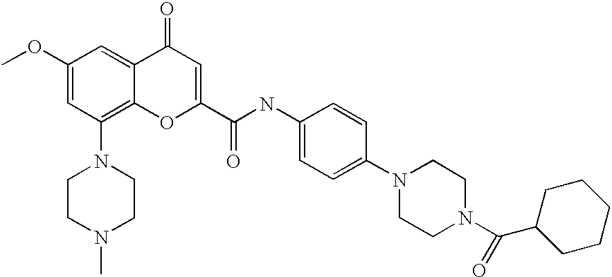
C1(OC)=CC(N2CCN(C)CC2)=C2C(=C1)C(=O)C=C(C(NC1=CC=C(N3CCN(C(C4CCCCC4)=O)CC3)C=C1)=O)O2
